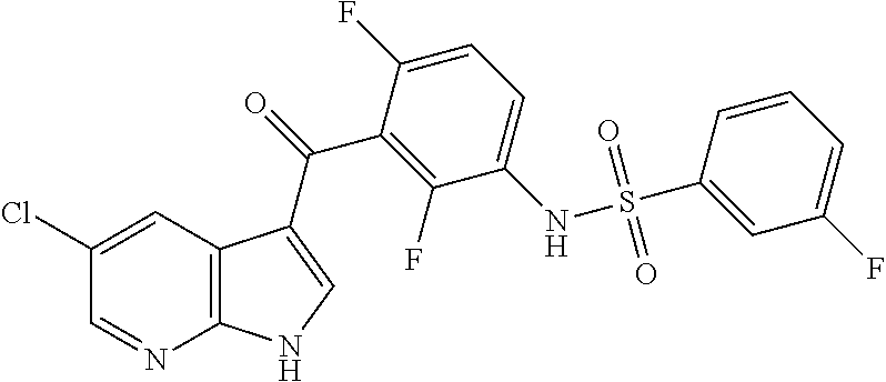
ClC1=CC2=C(N=C1)NC=C2C(=O)C1=C(F)C(NS(C2=CC(F)=CC=C2)(=O)=O)=CC=C1F
